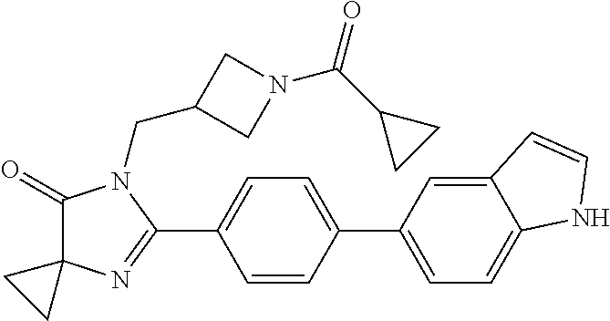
C1(=O)C2(N=C(C3=CC=C(C4=CC=C5C(=C4)C=CN5)C=C3)N1CC1CN(C(=O)C3CC3)C1)CC2
